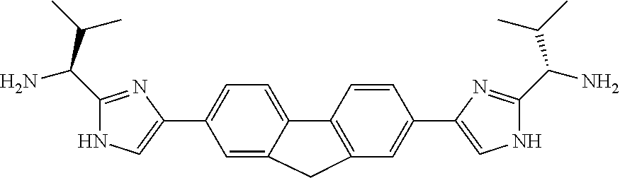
C1=C(C2=CNC(C(N)C(C)C)=N2)C=C2C(=C1)C1=C(C=C(C3=CNC(C(N)C(C)C)=N3)C=C1)C2
